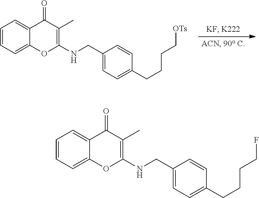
C1=CC=C2C(=C1)C(=O)C(C)=C(NCC1=CC=C(CCCC[OTs])C=C1)O2.C1=CC=C2C(=C1)C(=O)C(C)=C(NCC1=CC=C(CCCCF)C=C1)O2
